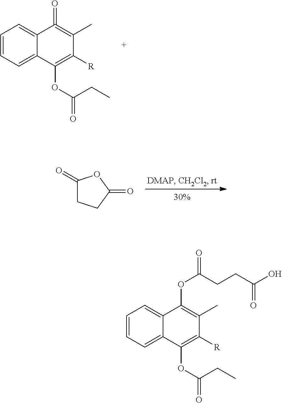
O=C1=C(C)C([R])=C(OC(CC)=O)C2=CC=CC=C12.C1(=O)CCC(=O)O1.C1=CC=C2C(=C1)C(OC(CCC(O)=O)=O)=C(C)C([R])=C2OC(CC)=O
